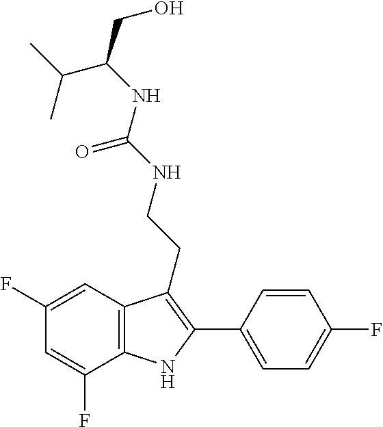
C(NC(=O)NCCC1=C(C2=CC=C(F)C=C2)NC2=C1C=C(F)C=C2F)(C(C)C)CO
